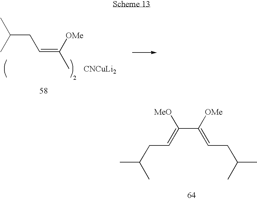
CC(CC=C(C)[OMe])C.[CNCuLi2].C(C(=CCC(C)C)[OMe])(=CCC(C)C)[MeO]
